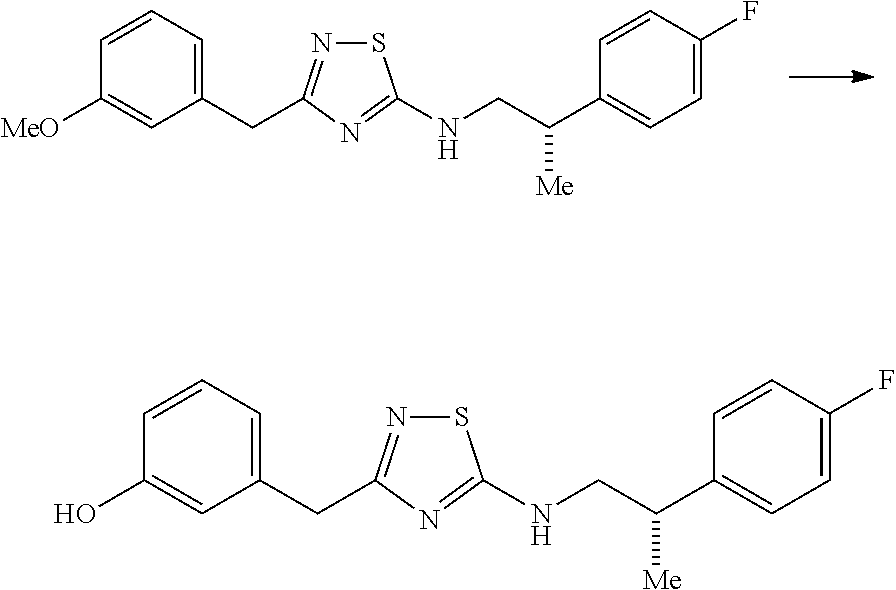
C(C([Me])C1=CC=C(F)C=C1)NC1=NC(CC2=CC=CC([MeO])=C2)=NS1.C(C([Me])C1=CC=C(F)C=C1)NC1=NC(CC2=CC=CC(O)=C2)=NS1
